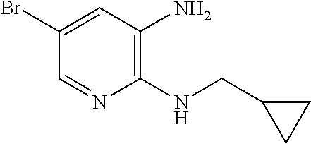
C1(Br)=CC(N)=C(NCC2CC2)N=C1
